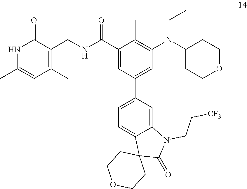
N(CC)(C1=C(C)C(C(NCC2=C(C)C=C(C)NC2=O)=O)=CC(C2=CC=C3C(=C2)N(CC[CF3])C(=O)C32CCOCC2)=C1)C1CCOCC1
